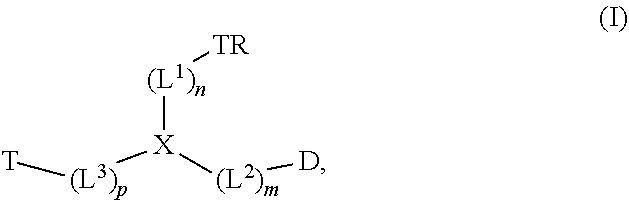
[(L1)n]([X]([(L2)m][D])[(L3)p][T])[TR]
